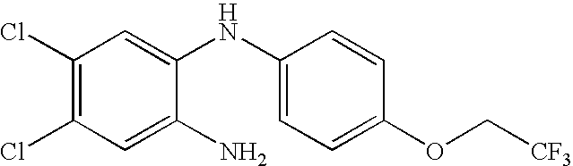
C1(Cl)=C(Cl)C=C(N)C(NC2=CC=C(OC[CF3])C=C2)=C1
